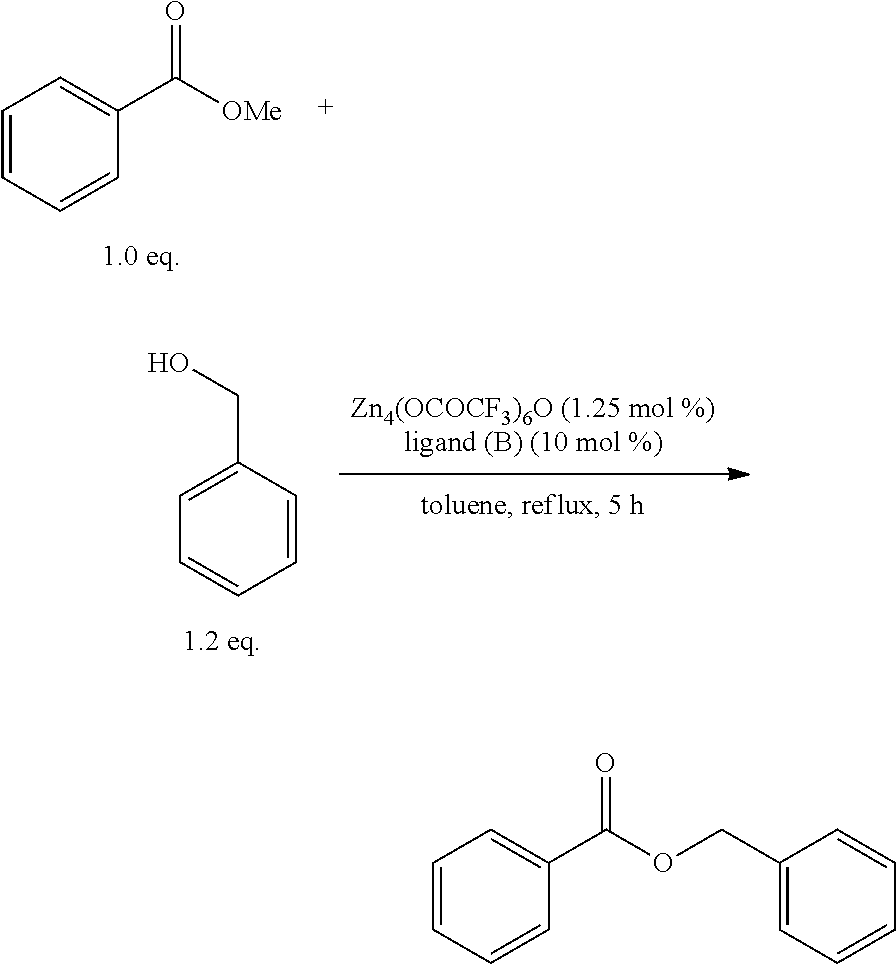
C1=CC=CC(C([OMe])=O)=C1.C1=CC=CC=C1CO.C1=CC=CC(C(=O)OCC2=CC=CC=C2)=C1
